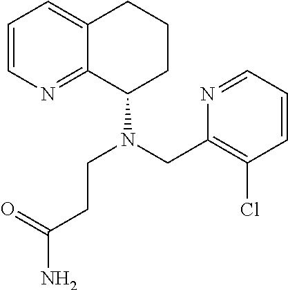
C1=CN=C2C(=C1)CCCC2N(CC1=C(Cl)C=CC=N1)CCC(N)=O
